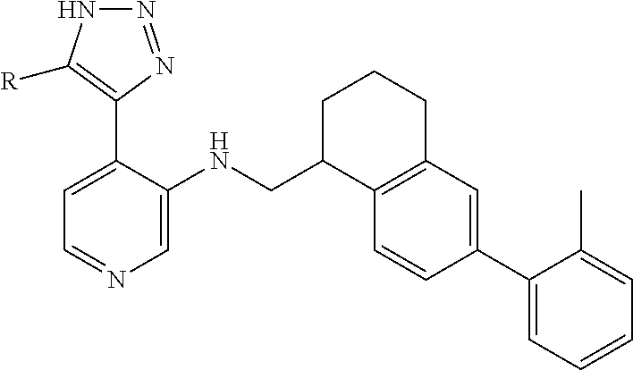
C1=C(C2=C([R])NN=N2)C(NCC2C3=C(CCC2)C=C(C2=CC=CC=C2C)C=C3)=CN=C1
